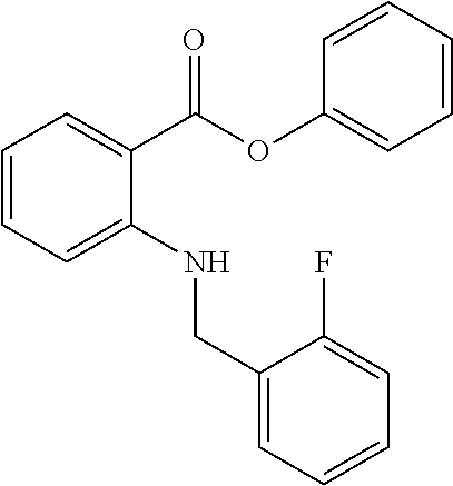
C1=CC=C(NCC2=CC=CC=C2F)C(C(OC2=CC=CC=C2)=O)=C1
